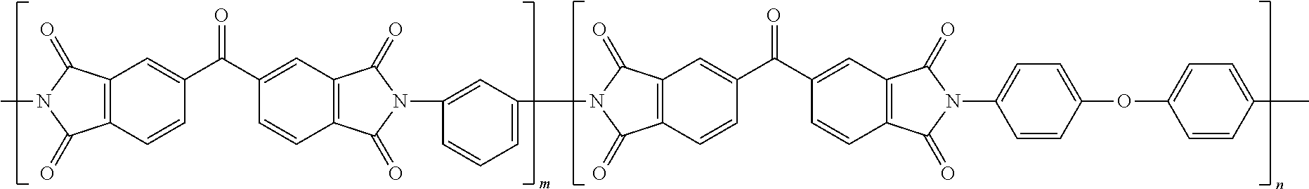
C12=C(C=CC(C(=O)C3=CC4=C(C=C3)C(=O)N(C3=CC(N5C(=O)C6=C(C5=O)C=C(C(C5=CC7=C(C=C5)C(=O)N(C5=CC=C(OC8=CC=C(C)C=C8)C=C5)C7=O)=O)C=C6)=CC=C3)C4=O)=C1)C(=O)N(C)C2=O
